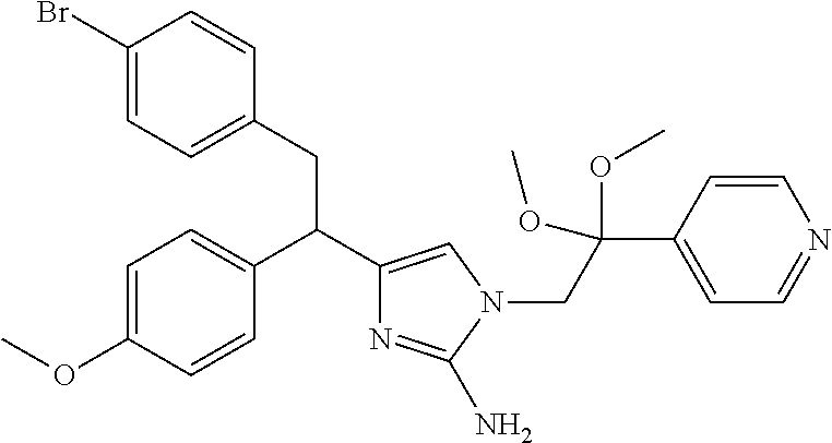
C1=C(OC)C=CC(C(C2=CN(CC(C3=CC=NC=C3)(OC)OC)C(N)=N2)CC2=CC=C(Br)C=C2)=C1
